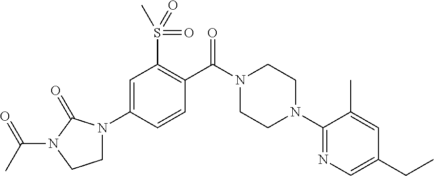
C1=C(N2CCN(C(C)=O)C2=O)C=CC(C(N2CCN(C3=NC=C(CC)C=C3C)CC2)=O)=C1S(=O)(=O)C
